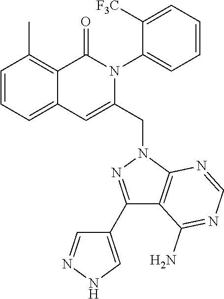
C1=CC=C2C(=C1C)C(=O)N(C1=CC=CC=C1[F3C])C(CN1N=C(C3=CNN=C3)C3=C1N=CN=C3N)=C2
